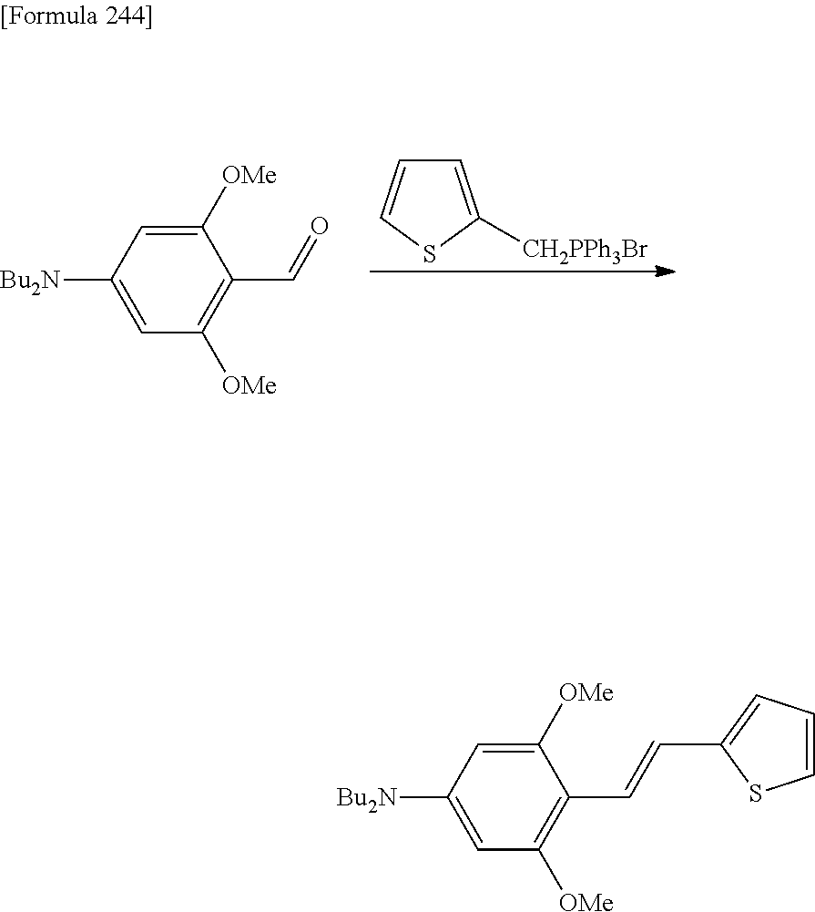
C1=C([CH2PPh3Br])SC=C1.C1([OMe])=CC([Bu2N])=CC([OMe])=C1C=O.C1([OMe])=CC([Bu2N])=CC([OMe])=C1C=CC1=CC=CS1
